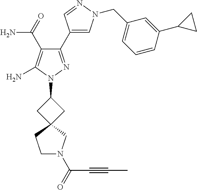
C1(C(N)=O)=C(N)N(C2CC3(C2)CCN(C(C#CC)=O)C3)N=C1C1=CN(CC2=CC=CC(C3CC3)=C2)N=C1
